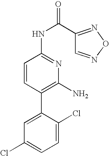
C1(C2=C(N)N=C(NC(C3=NON=C3)=O)C=C2)=CC(Cl)=CC=C1Cl
